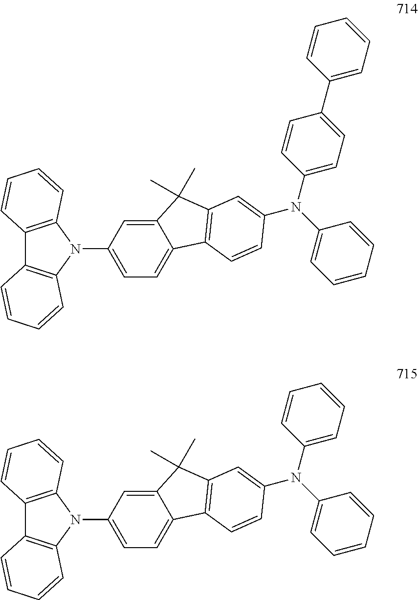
C12=C(N(C3=CC=C4C(=C3)C(C)(C)C3=C4C=CC(N(C4=CC=CC=C4)C4=CC=C(C5=CC=CC=C5)C=C4)=C3)C3=C1C=CC=C3)C=CC=C2.C12=C(N(C3=CC=C4C(=C3)C(C)(C)C3=C4C=CC(N(C4=CC=CC=C4)C4=CC=CC=C4)=C3)C3=C1C=CC=C3)C=CC=C2
